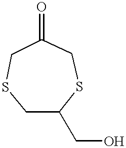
S1CC(CO)SCC(=O)C1
